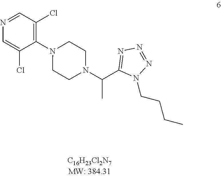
N1=CC(Cl)=C(N2CCN(C(C3=NN=NN3CCCC)C)CC2)C(Cl)=C1
